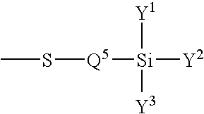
CS[Q5][Si]([Y1])([Y2])[Y3]
